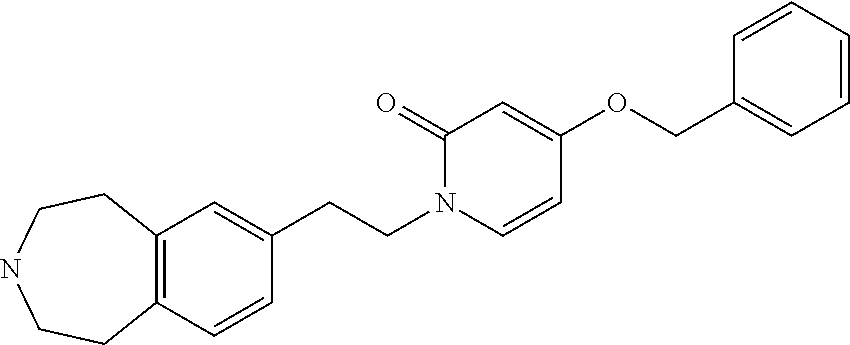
C12=C(CCNCC1)C=C(CCN1C(=O)C=C(OCC3=CC=CC=C3)C=C1)C=C2
